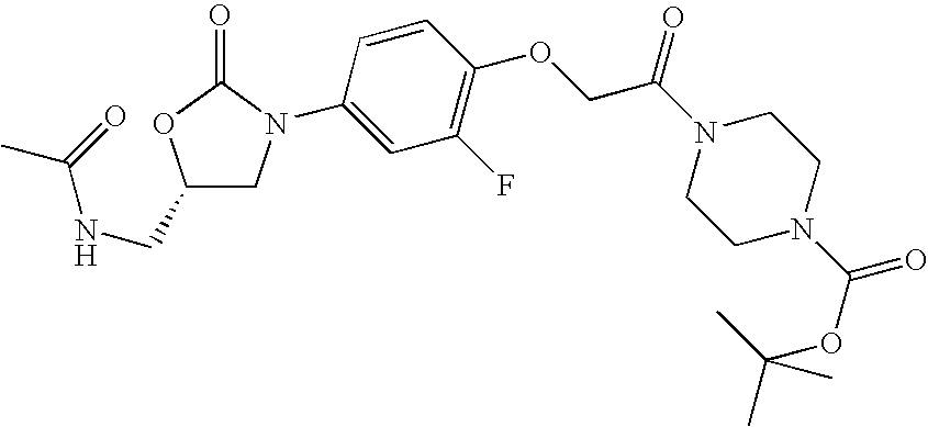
C1(CNC(=O)C)CN(C2=CC(F)=C(OCC(N3CCN(C(=O)OC(C)(C)C)CC3)=O)C=C2)C(=O)O1
